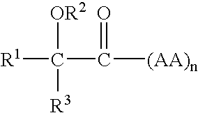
[R1]C(C([(AA)n])=O)([OR2])[R3]
